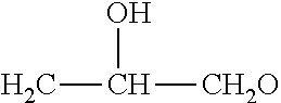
CC(O)[CH2O]
